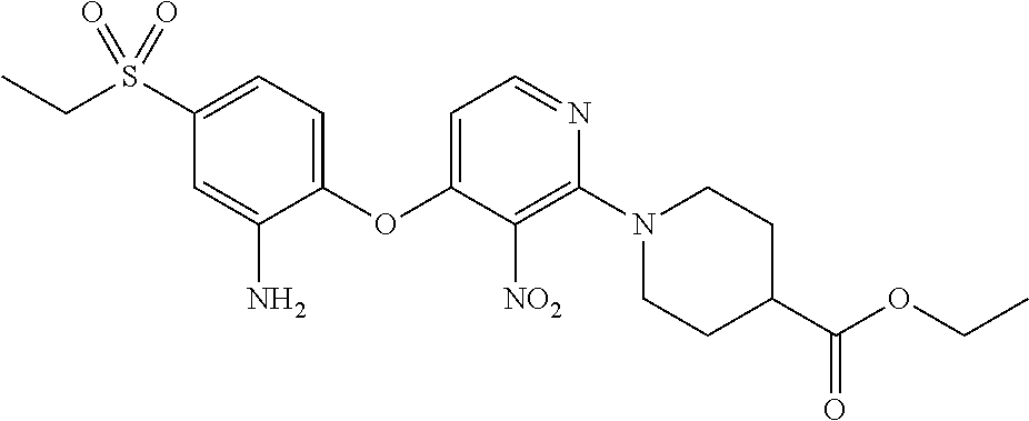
C1(S(CC)(=O)=O)=CC=C(OC2=CC=NC(N3CCC(C(OCC)=O)CC3)=C2[NO2])C(N)=C1
